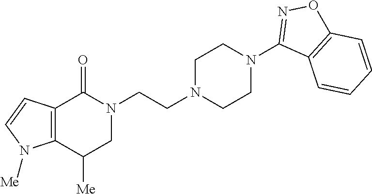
N1(CCN2CCN(C3=NOC4=C3C=CC=C4)CC2)C(=O)C2=C(C([Me])C1)N([Me])C=C2
